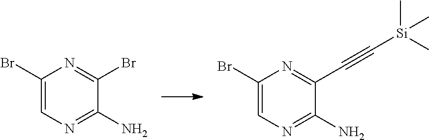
C1(Br)=CN=C(N)C(C#C[Si](C)(C)C)=N1.C1(Br)=CN=C(N)C(Br)=N1
